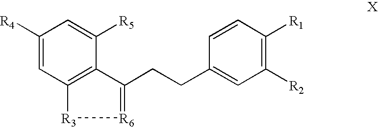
C1([R4])=CC2=C(C([R5])=C1)C(CCC1=CC([R2])=C([R1])C=C1)=[R6][R3]2
